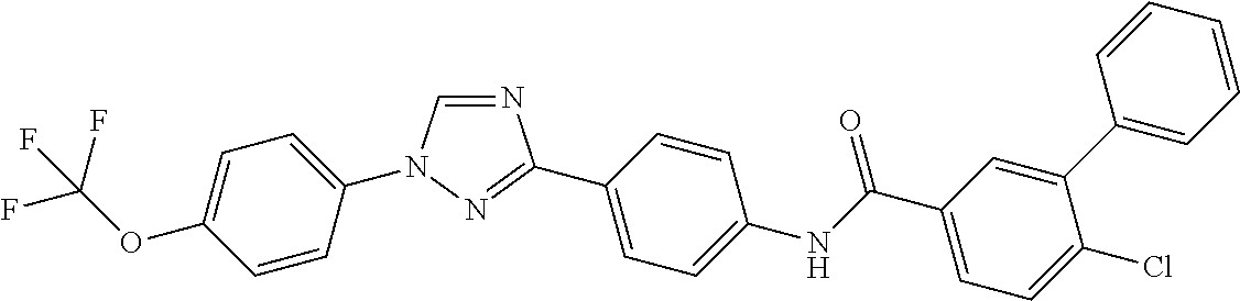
C1=CC(N2C=NC(C3=CC=C(NC(C4=CC=C(Cl)C(C5=CC=CC=C5)=C4)=O)C=C3)=N2)=CC=C1OC(F)(F)F
